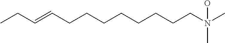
CCC=CCCCCCCCCN(C)(C)O
